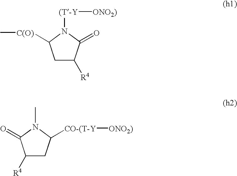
C1C([R4])C(=O)N([(T-Y][ONO2)])C1[C(O)]C.C1([R4])CC([CO-(T-Y][ONO2)])N(C)C1=O
